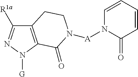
C12=C(N([G])N=C1[R1a])C(=O)N([A]N1C(=O)C=CC=C1)CC2
